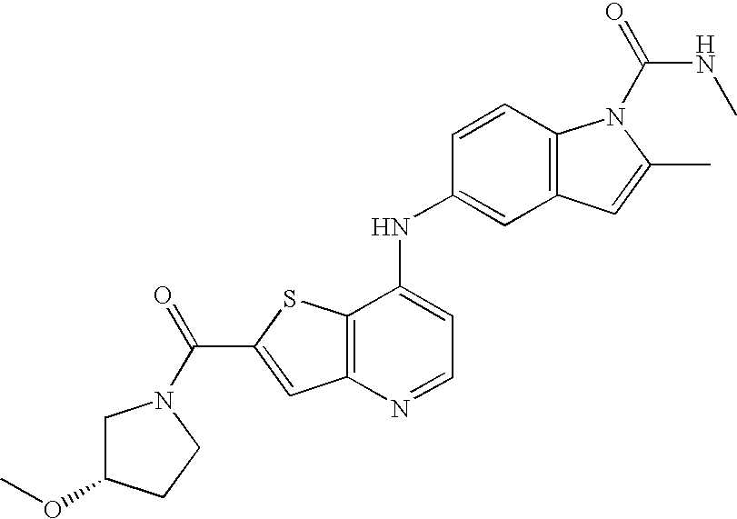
C12=C(C(NC3=CC4=C(C=C3)N(C(=O)NC)C(C)=C4)=CC=N1)SC(C(=O)N1CC(OC)CC1)=C2
